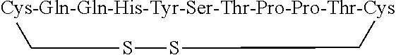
[Cys-Gln-Gln-His-Tyr-Ser-Thr-Pro-Pro-Thr-Cys]1CSSC1
